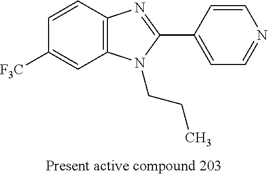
C1=CC2=C(C=C1[F3C])N(CCC)C(C1=CC=NC=C1)=N2
